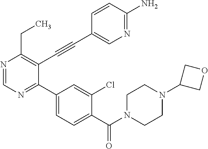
N1=CN=C(C2=CC=C(C(N3CCN(C4COC4)CC3)=O)C(Cl)=C2)C(C#CC2=CN=C(N)C=C2)=C1CC
